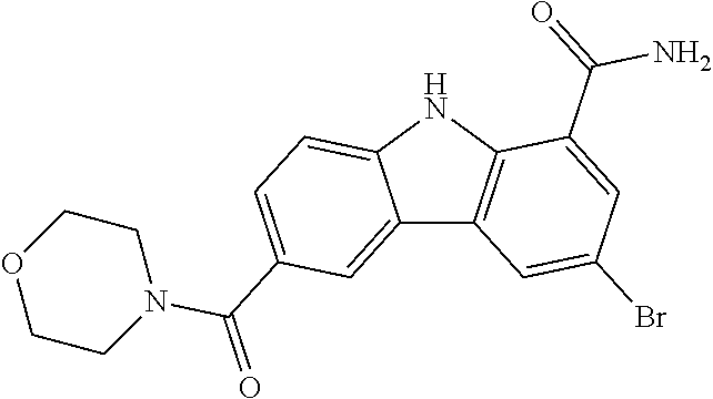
C12=CC(C(=O)N3CCOCC3)=CC=C1NC1=C2C=C(Br)C=C1C(=O)N
